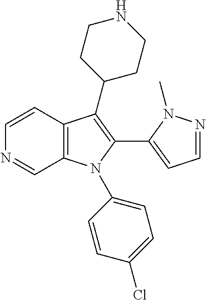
C12=C(N(C3=CC=C(Cl)C=C3)C(C3=CC=NN3C)=C1C1CCNCC1)C=NC=C2
